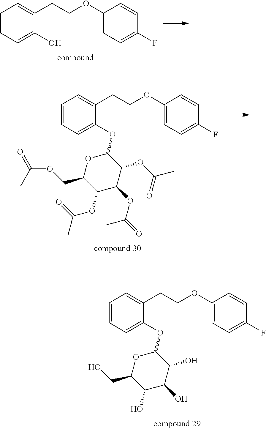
C1=CC=C(OC2OC(CO)C(O)C(O)C2O)C(CCOC2=CC=C(F)C=C2)=C1.C1=CC=C(O)C(CCOC2=CC=C(F)C=C2)=C1.C1=CC=C(OC2OC(COC(=O)C)C(OC(=O)C)C(OC(=O)C)C2OC(C)=O)C(CCOC2=CC=C(F)C=C2)=C1
